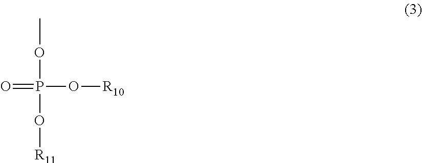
O=P(O[R10])(O[R11])OC
